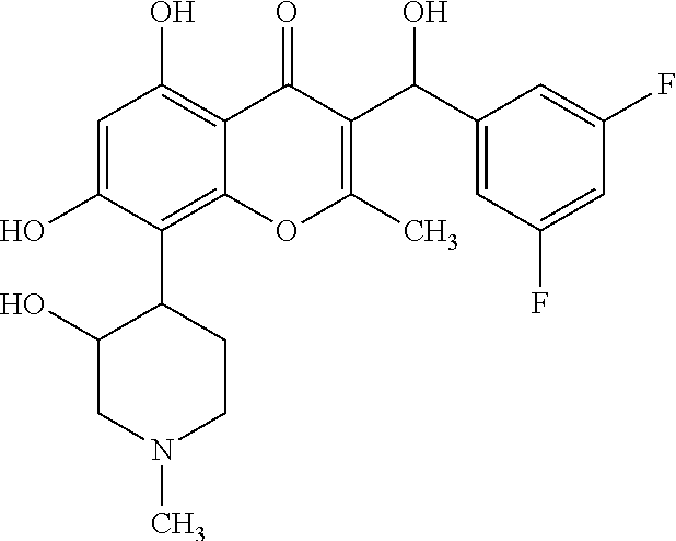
C1=C(O)C(C2C(O)CN(C)CC2)=C2C(=C1O)C(=O)C(C(C1=CC(F)=CC(F)=C1)O)=C(C)O2
